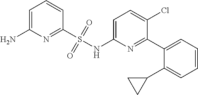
C1=C(N)N=C(S(NC2=CC=C(Cl)C(C3=CC=CC=C3C3CC3)=N2)(=O)=O)C=C1
